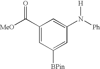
C1(C([MeO])=O)=CC([BPin])=CC(N([Ph])[H])=C1
